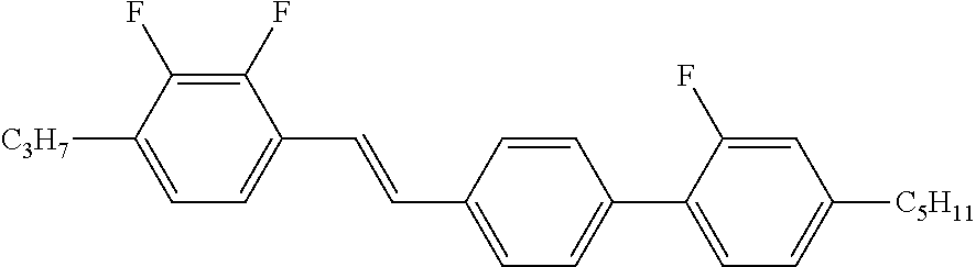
C1(F)=C(F)C([C3H7])=CC=C1C=CC1=CC=C(C2=CC=C([C5H11])C=C2F)C=C1
